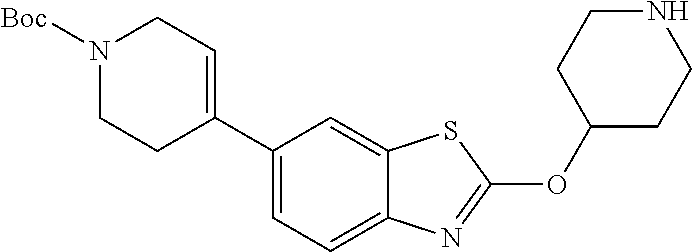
C1(C2=CCN([Boc])CC2)=CC=C2C(=C1)SC(OC1CCNCC1)=N2
